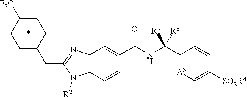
C1C(CC2=NC3=C(N2[R2])C=CC(C(NC(C2=[A3]C=C([SO2RA])C=C2)([R7])[R8])=O)=C3)CCC([F3C])C1.*
